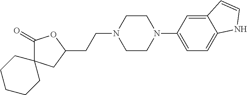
C(CN1CCN(C2=CC=C3C(=C2)C=CN3)CC1)C1CC2(CCCCC2)C(=O)O1
